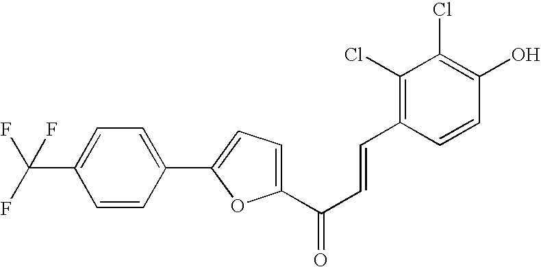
FC(F)(C1=CC=C(C2=CC=C(C(=O)C=CC3=C(Cl)C(Cl)=C(O)C=C3)O2)C=C1)F
